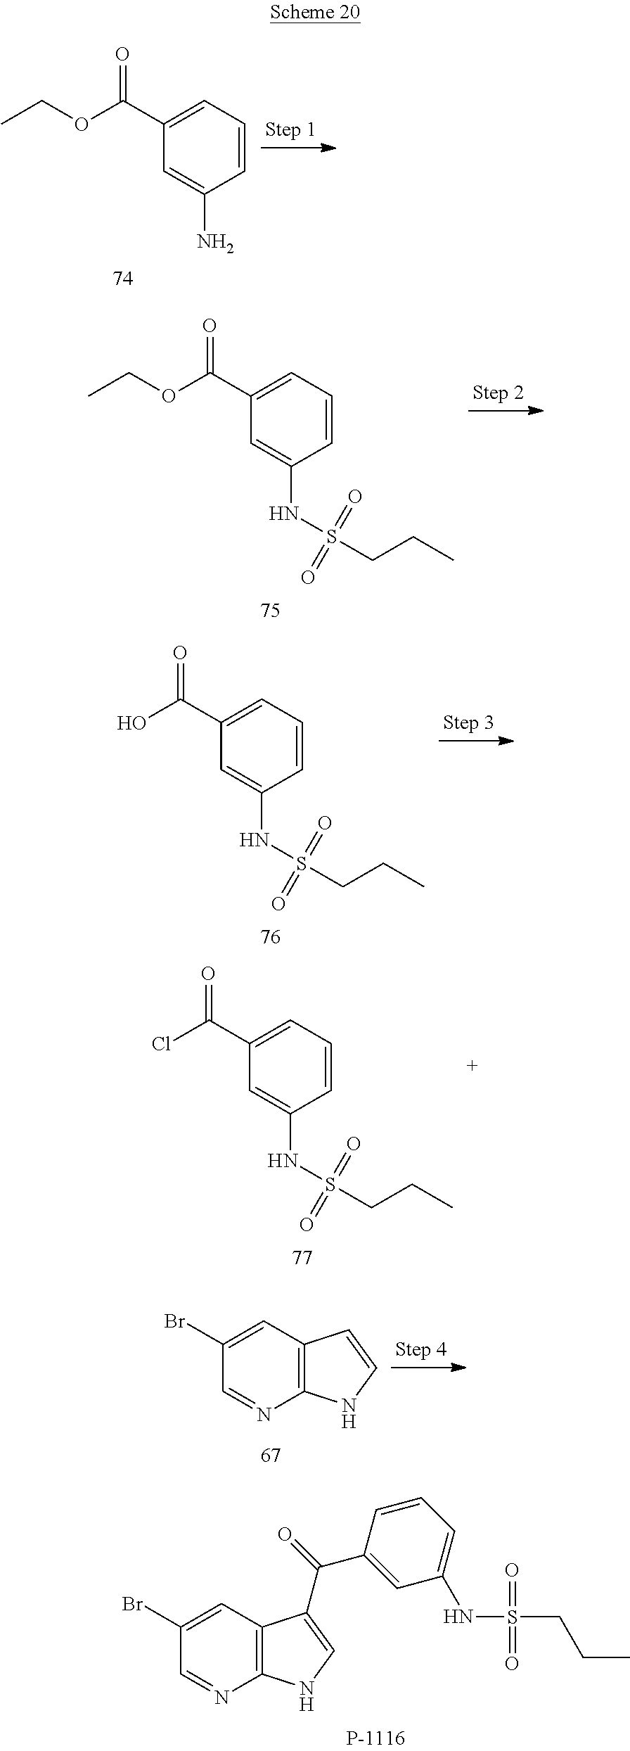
C1=CC=C(C(OCC)=O)C=C1N.C1=CC=C(C(OCC)=O)C=C1NS(CCC)(=O)=O.C1=CC=C(C(O)=O)C=C1NS(CCC)(=O)=O.C1=CC=C(C(Cl)=O)C=C1NS(CCC)(=O)=O.C12=C(C=C(Br)C=N1)C=CN2.C12=C(C=C(Br)C=N1)C(C(=O)C1=CC(NS(CCC)(=O)=O)=CC=C1)=CN2
